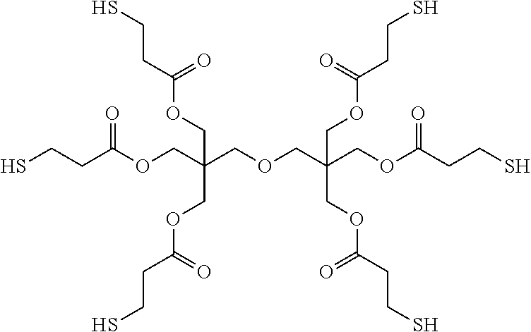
C(CC(OCC(COC(CCS)=O)(COC(CCS)=O)COCC(COC(CCS)=O)(COC(CCS)=O)COC(CCS)=O)=O)S
